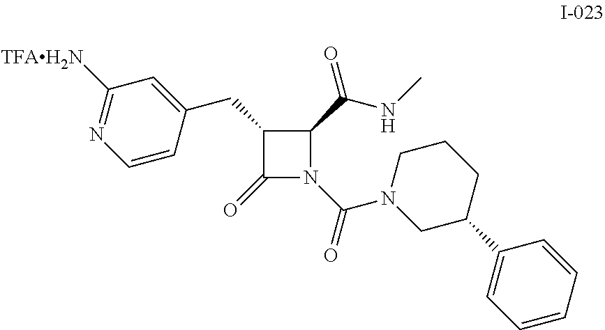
C1(CC2=CC([TFAH2N])=NC=C2)C(=O)N(C(=O)N2CC(C3=CC=CC=C3)CCC2)C1C(NC)=O
